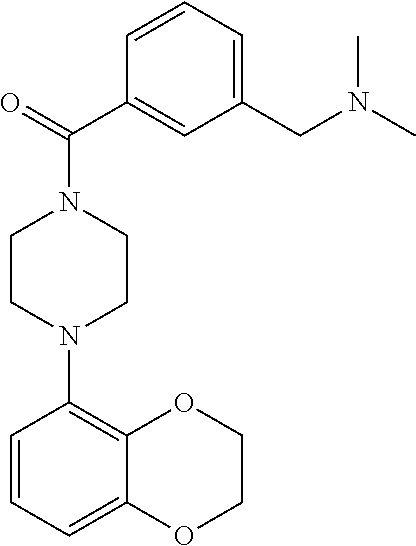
N1(C2=C3OCCOC3=CC=C2)CCN(C(C2=CC(CN(C)C)=CC=C2)=O)CC1
